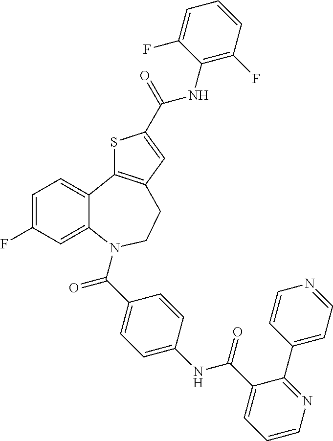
C1=C(F)C=C2C(=C1)C1=C(CCN2C(C2=CC=C(NC(C3=CC=CN=C3C3=CC=NC=C3)=O)C=C2)=O)C=C(C(=O)NC2=C(F)C=CC=C2F)S1
